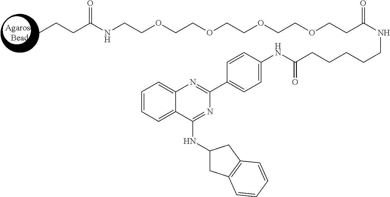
C1=CC=C2C(=C1)N=C(C1=CC=C(NC(CCCCCNC(CCOCCOCCOCCOCCNC(CCC)=O)=O)=O)C=C1)N=C2NC1CC2=C(C1)C=CC=C2
